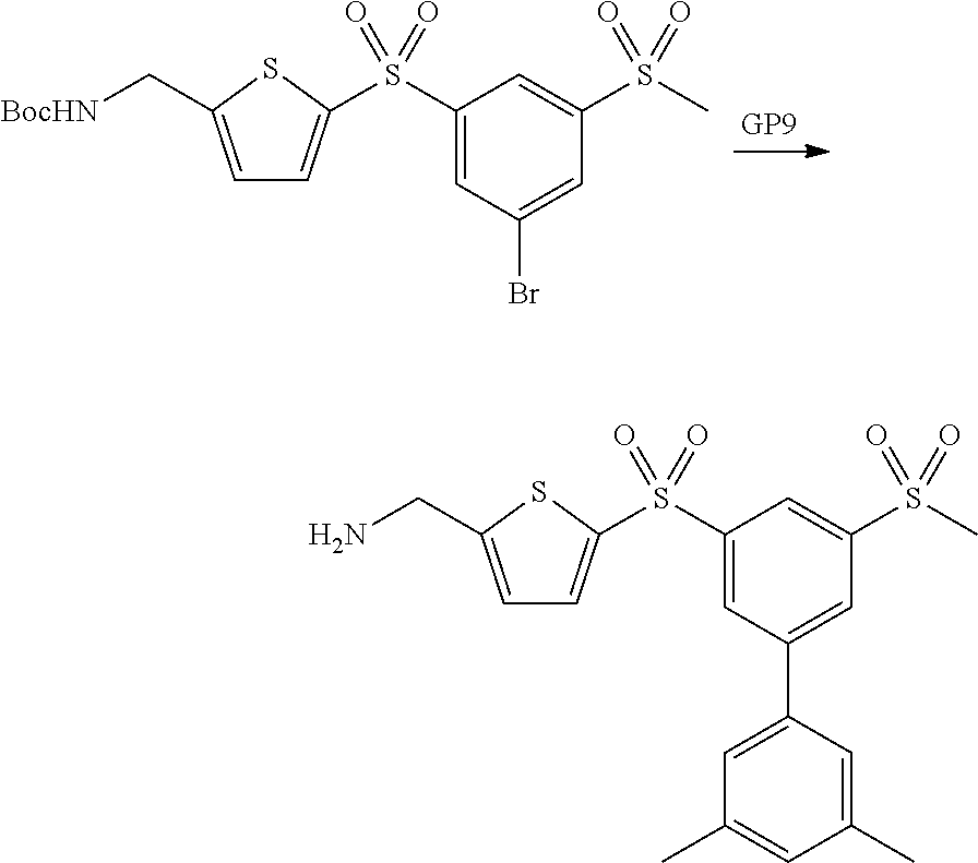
C1=C(C[BocHN])SC(S(C2=CC(Br)=CC(S(=O)(=O)C)=C2)(=O)=O)=C1.C1=C(CN)SC(S(C2=CC(C3=CC(C)=CC(C)=C3)=CC(S(C)(=O)=O)=C2)(=O)=O)=C1
